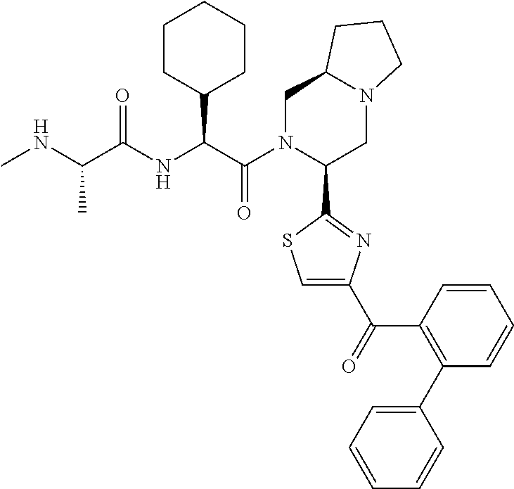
C(C(=O)NC(C(N1C(C2=NC(C(=O)C3=C(C4=CC=CC=C4)C=CC=C3)=CS2)CN2C(C1)CCC2)=O)C1CCCCC1)(NC)C
